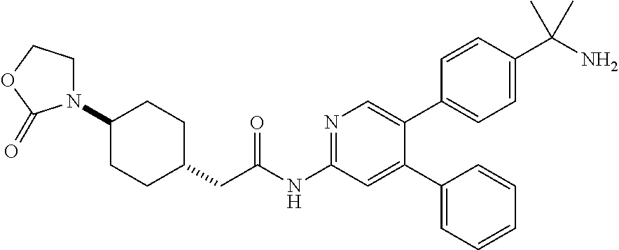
C1(N2CCOC2=O)CCC(CC(NC2=NC=C(C3=CC=C(C(N)(C)C)C=C3)C(C3=CC=CC=C3)=C2)=O)CC1
